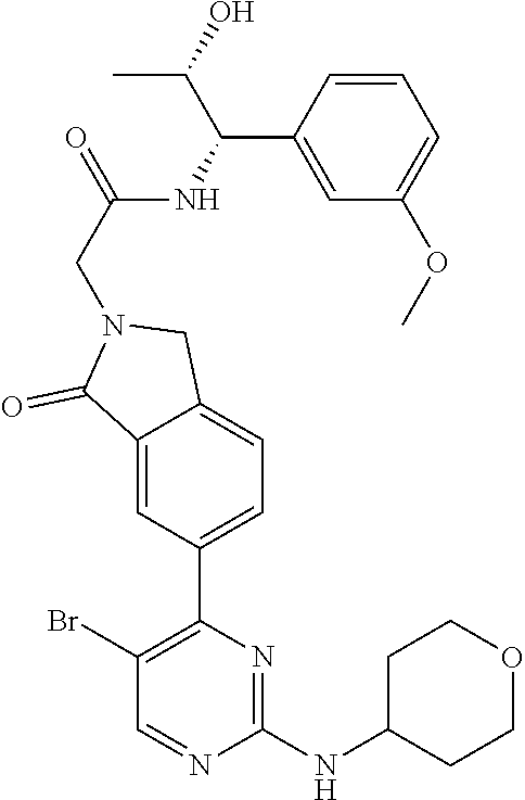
C1(Br)=C(C2=CC=C3C(=C2)C(=O)N(CC(=O)NC(C2=CC(OC)=CC=C2)C(C)O)C3)N=C(NC2CCOCC2)N=C1
